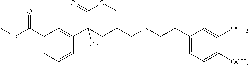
C1(C(OC)=O)=CC=CC(C(CCCN(CCC2=CC=C([OCH3])C([OCH3])=C2)C)(C(=O)OC)[CN])=C1
